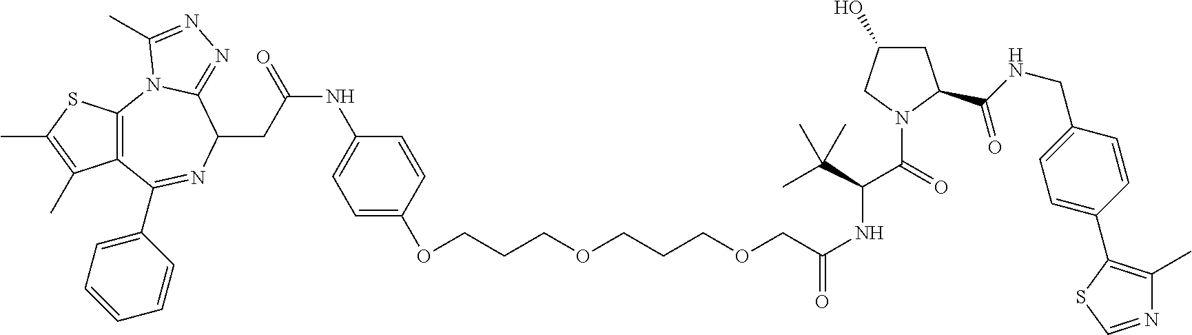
S1C(C)=C(C)C2=C1N1C(=NN=C1C)C(CC(=O)NC1=CC=C(OCCCOCCCOCC(=O)NC(C(C)(C)C)C(N3C(C(=O)NCC4=CC=C(C5=C(C)N=CS5)C=C4)CC(O)C3)=O)C=C1)N=C2C1=CC=CC=C1
